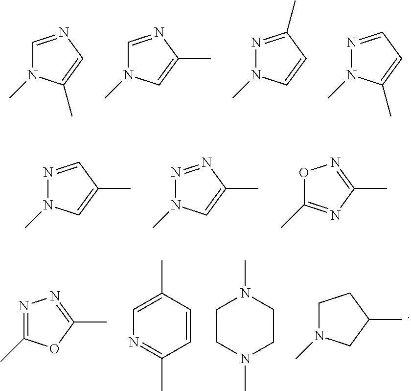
C1=NC=C(C)N1C.C1=NC(C)=CN1C.N1=C(C)C=CN1C.N1=CC=C(C)N1C.N1=CC(C)=CN1C.N1=NC(C)=CN1C.O1C(C)=NC(C)=N1.N1=C(C)OC(C)=N1.C1=CC(C)=CN=C1C.C1CN(C)CCN1C.C1N(C)CC(C)C1
